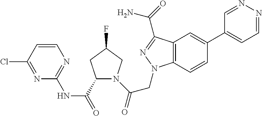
C1=NN=CC=C1C1=CC2=C(C=C1)N(CC(=O)N1C(C(=O)NC3=NC=CC(Cl)=N3)CC(F)C1)N=C2C(=O)N
